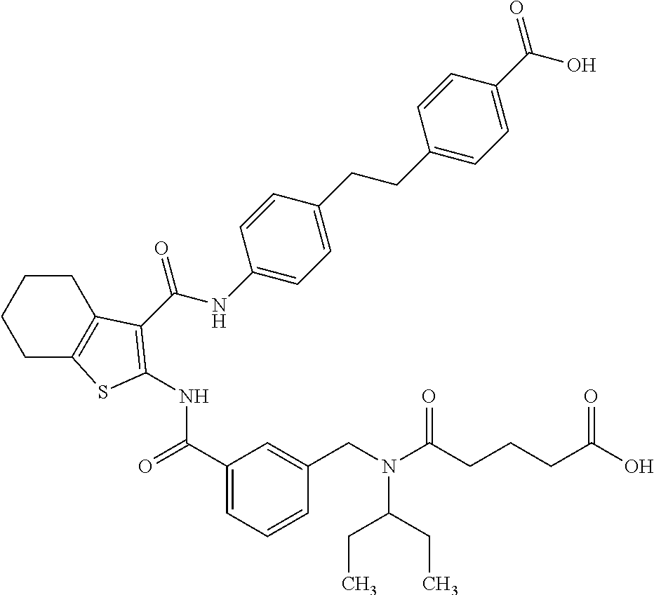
C1(C(=O)NC2=C(C(=O)NC3=CC=C(CCC4=CC=C(C(=O)O)C=C4)C=C3)C3=C(CCCC3)S2)=CC=CC(CN(C(CCCC(=O)O)=O)C(CC)CC)=C1
